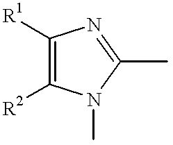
C1([R1])=C([R2])N(C)C(C)=N1
